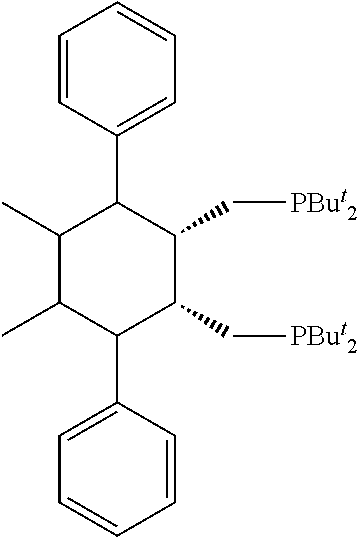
C1(C)C(C)C(C2=CC=CC=C2)C(C[PBut2])C(C[PBut2])C1C1=CC=CC=C1
